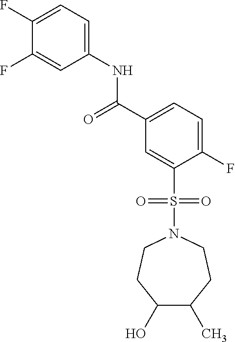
C1(F)=CC=C(NC(C2=CC=C(F)C(S(=O)(=O)N3CCC(O)C(C)CC3)=C2)=O)C=C1F
